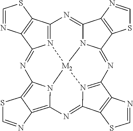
N12=C3C4=C(C1=NC1=C5C(=C6N1[M2]21N2C(=N3)C3=C(C2=NC2=N1C(=N6)C1=C2N=CS1)SC=N3)N=CS5)N=CS4
